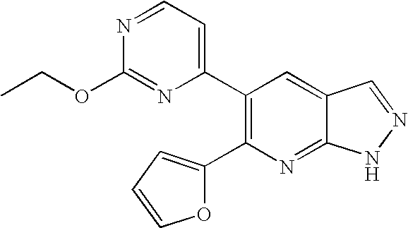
C1(C2=C(C3=CC=NC(OCC)=N3)C=C3C(=N2)NN=C3)=CC=CO1
